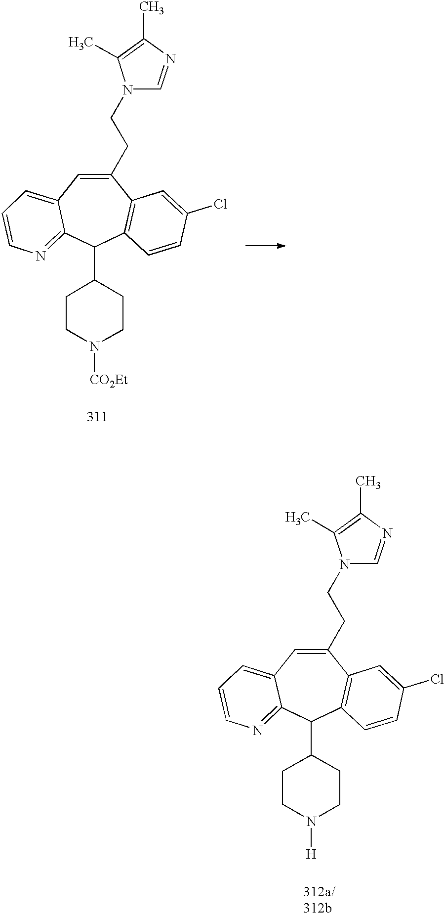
C1(CCN2C=NC(C)=C2C)=CC2=CC=CN=C2C(C2CCN([CO2Et])CC2)C2=C1C=C(Cl)C=C2.C1(CCN2C=NC(C)=C2C)=CC2=CC=CN=C2C(C2CCN([H])CC2)C2=C1C=C(Cl)C=C2
